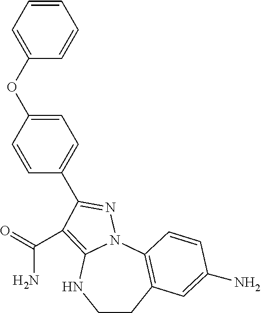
C1CC2=C(N3C(=C(C(=O)N)C(C4=CC=C(OC5=CC=CC=C5)C=C4)=N3)N1)C=CC(N)=C2
